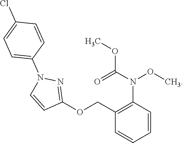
N1(C2=CC=C(Cl)C=C2)C=CC(OCC2=C(N(C(OC)=O)OC)C=CC=C2)=N1
